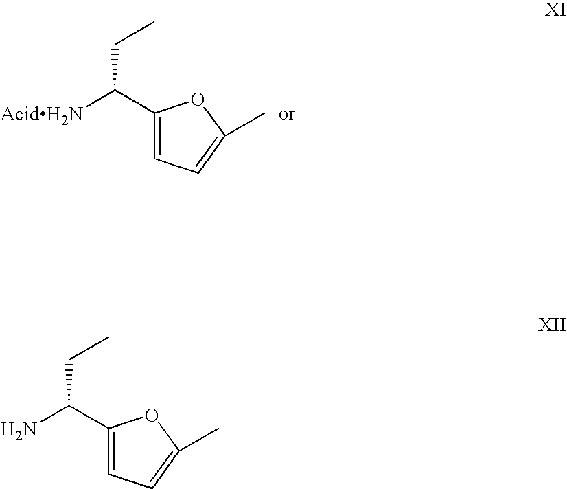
C1(C([AcidH2N])CC)=CC=C(C)O1.C1(C(N)CC)=CC=C(C)O1
